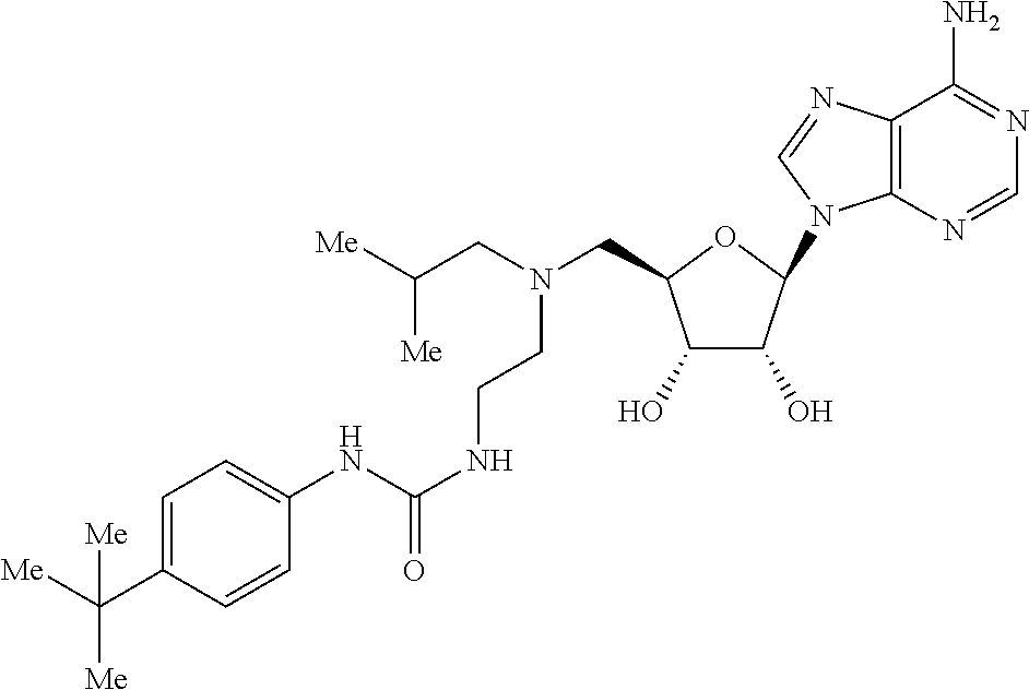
C12=C(N=CN1C1C(O)C(O)C(CN(CC([Me])[Me])CCNC(NC3=CC=C(C([Me])([Me])[Me])C=C3)=O)O1)C(N)=NC=N2
